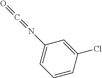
O=C=NC1=CC=CC(Cl)=C1
